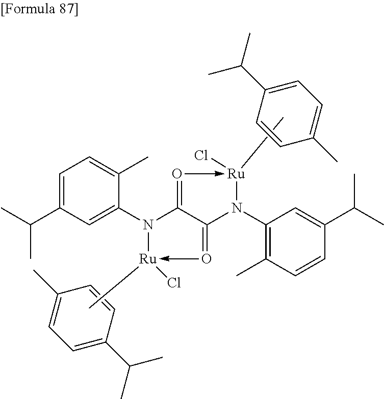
C1=C(C(C)C)C=C(N2[Ru](Cl)(C)-O=C3C2=O->[Ru](Cl)(C)N3C2=C(C)C=CC(C(C)C)=C2)C(C)=C1.C1=C(C(C)C)C=CC(C)=C1.C1=C(C(C)C)C=CC(C)=C1
